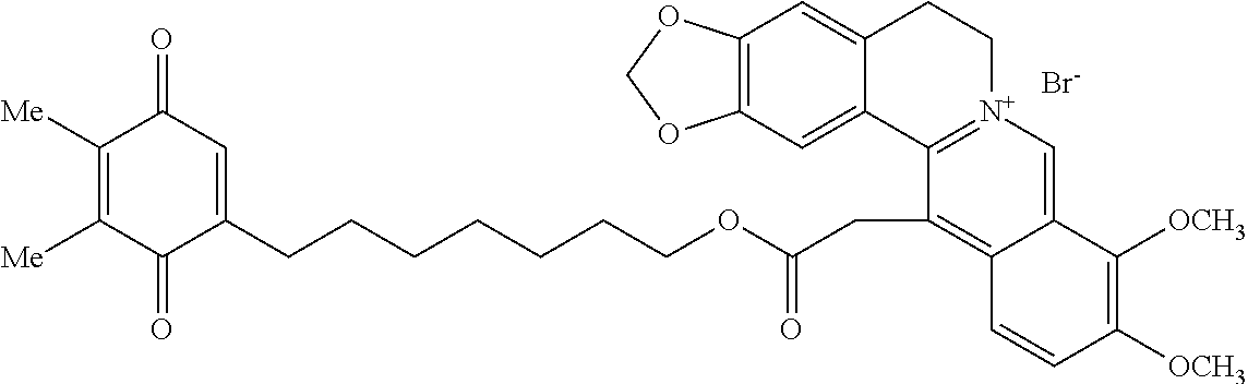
C1([Me])=C([Me])C(=O)C(CCCCCCCOC(CC2=C3C(=C[N+]4=C2C2=CC5=C(C=C2CC4)OCO5)C([OCH3])=C([OCH3])C=C3)=O)=CC1=O.[Br-]
